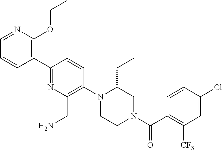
C1(C2=NC(CN)=C(N3C(CC)CN(C(C4=C([CF3])C=C(Cl)C=C4)=O)CC3)C=C2)=C(OCC)N=CC=C1
